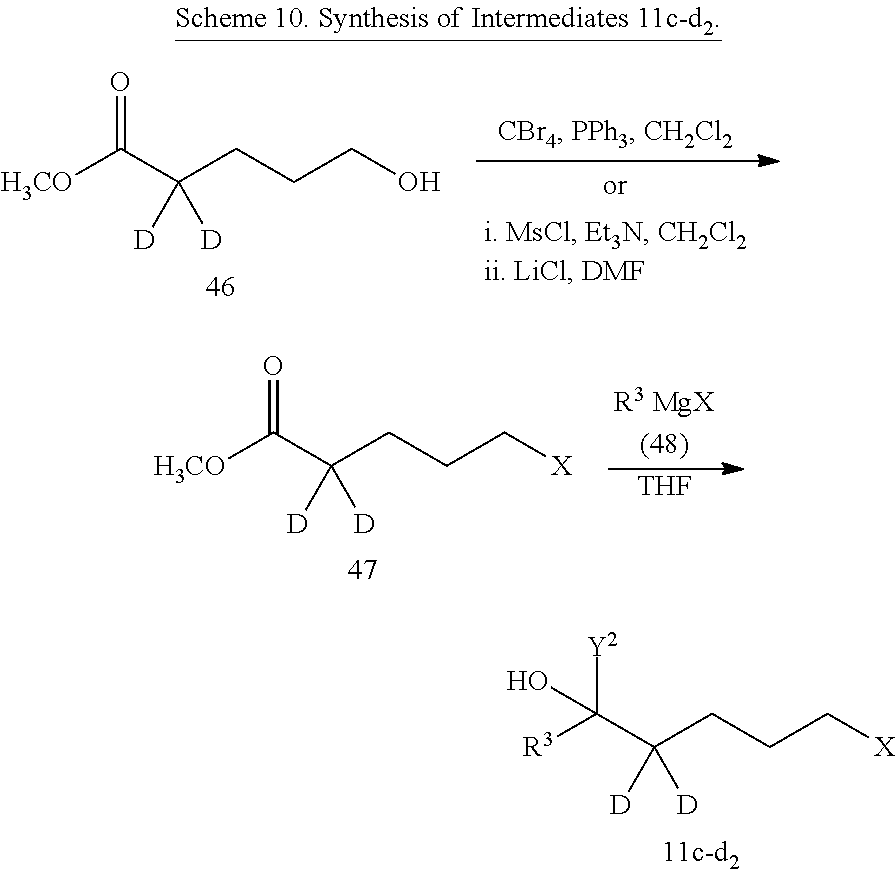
C([R3])([Y2])(O)C(CCC[X])([D])[D].C(C(CCCO)([D])[D])([H3CO])=O.[THF].C(C(CCC[X])([D])[D])([H3CO])=O
